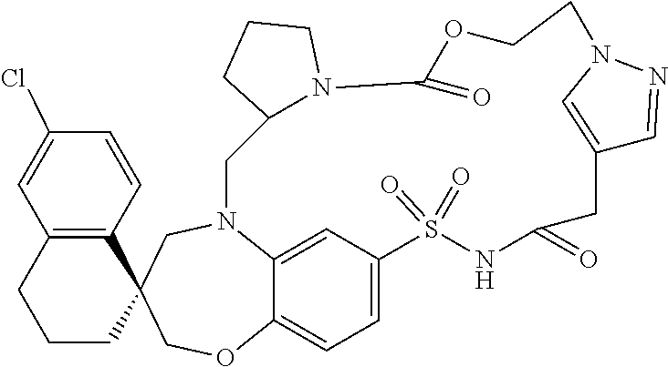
N12C3=CC(=CC=C3OCC3(C4=C(C=C(Cl)C=C4)CCC3)C1)S(=O)(=O)NC(=O)CC1=CN(N=C1)CCOC(=O)N1C(C2)CCC1
